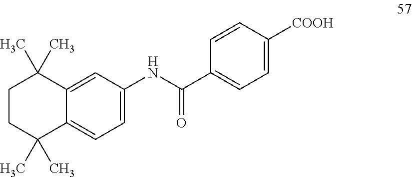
C1=C([COOH])C=CC(C(NC2=CC=C3C(=C2)C(C)(C)CCC3(C)C)=O)=C1
